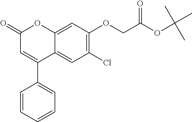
C12=CC(OCC(OC(C)(C)C)=O)=C(Cl)C=C1C(C1=CC=CC=C1)=CC(=O)O2
